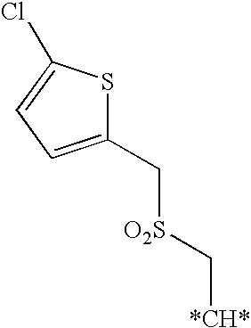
C1(C[O2S]C[*CH*])=CC=C(Cl)S1
